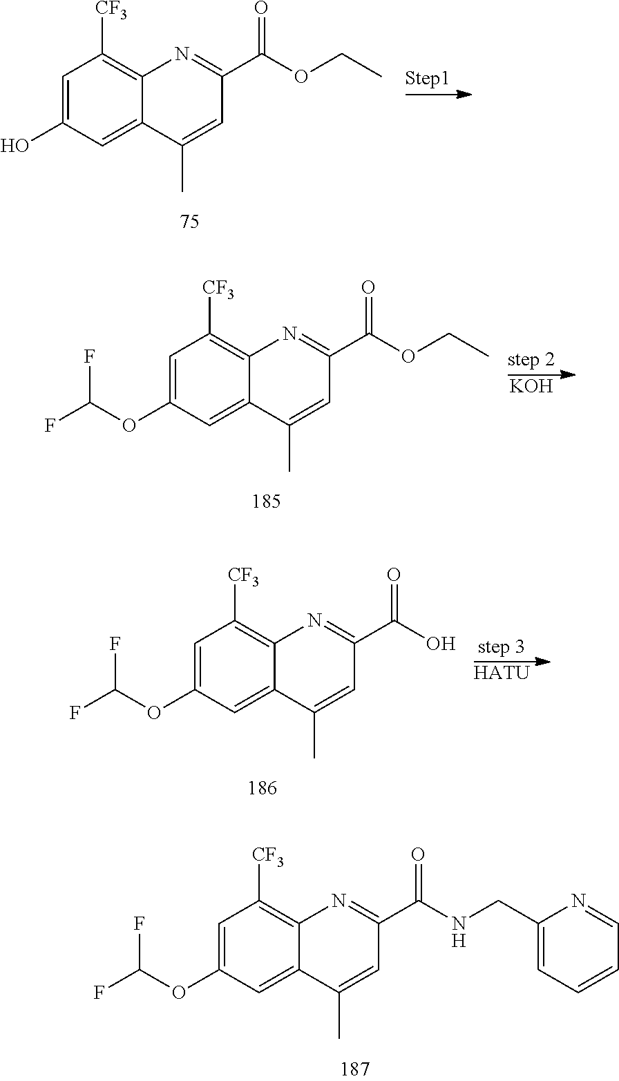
C1=C(O)C=C2C(=C1[CF3])N=C(C(OCC)=O)C=C2C.C1=C(OC(F)F)C=C2C(=C1[CF3])N=C(C(OCC)=O)C=C2C.[KOH].[HATU].C1=C(OC(F)F)C=C2C(=C1[CF3])N=C(C(O)=O)C=C2C.C1=C(OC(F)F)C=C2C(=C1[CF3])N=C(C(NCC1=CC=CC=N1)=O)C=C2C
